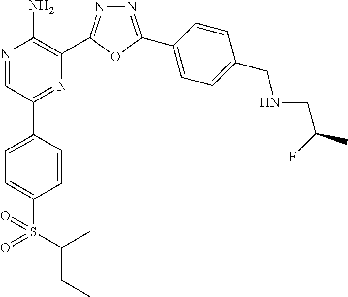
N1=C(C2=CC=C(CNCC(C)F)C=C2)OC(C2=C(N)N=CC(C3=CC=C(S(=O)(=O)C(CC)C)C=C3)=N2)=N1
